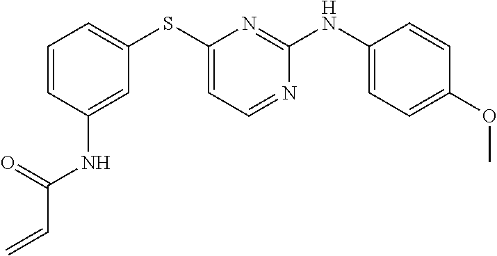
C1=CC(NC(C=C)=O)=CC(SC2=CC=NC(NC3=CC=C(OC)C=C3)=N2)=C1
